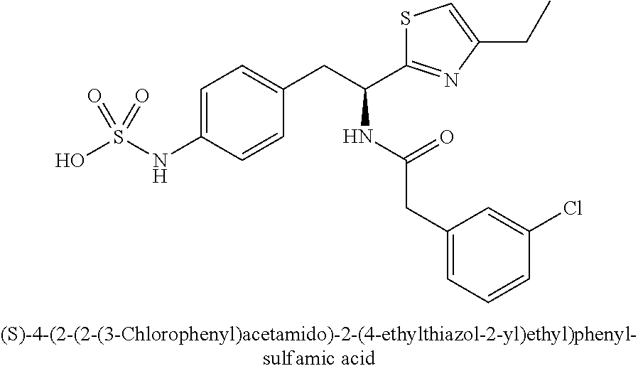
OS(NC1=CC=C(CC(C2=NC(CC)=CS2)NC(CC2=CC=CC(Cl)=C2)=O)C=C1)(=O)=O
